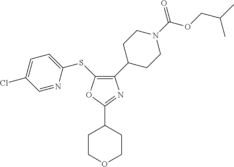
C1(C2CCN(C(OCC(C)C)=O)CC2)=C(SC2=CC=C(Cl)C=N2)OC(C2CCOCC2)=N1
